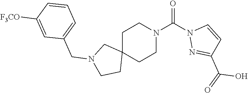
C1C2(CCN(C(=O)N3N=C(C(O)=O)C=C3)C1)CN(CC1=CC=CC([F3CO])=C1)CC2
